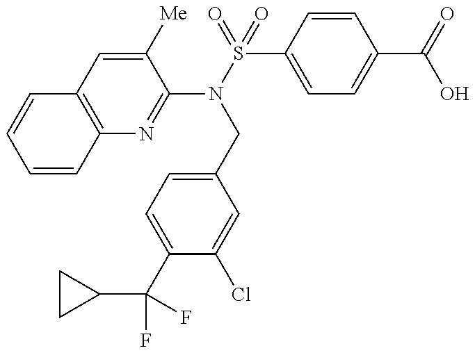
C12=C(N=C(N(S(=O)(C3=CC=C(C(=O)O)C=C3)=O)CC3=CC=C(C(F)(F)C4CC4)C(Cl)=C3)C([Me])=C1)C=CC=C2
